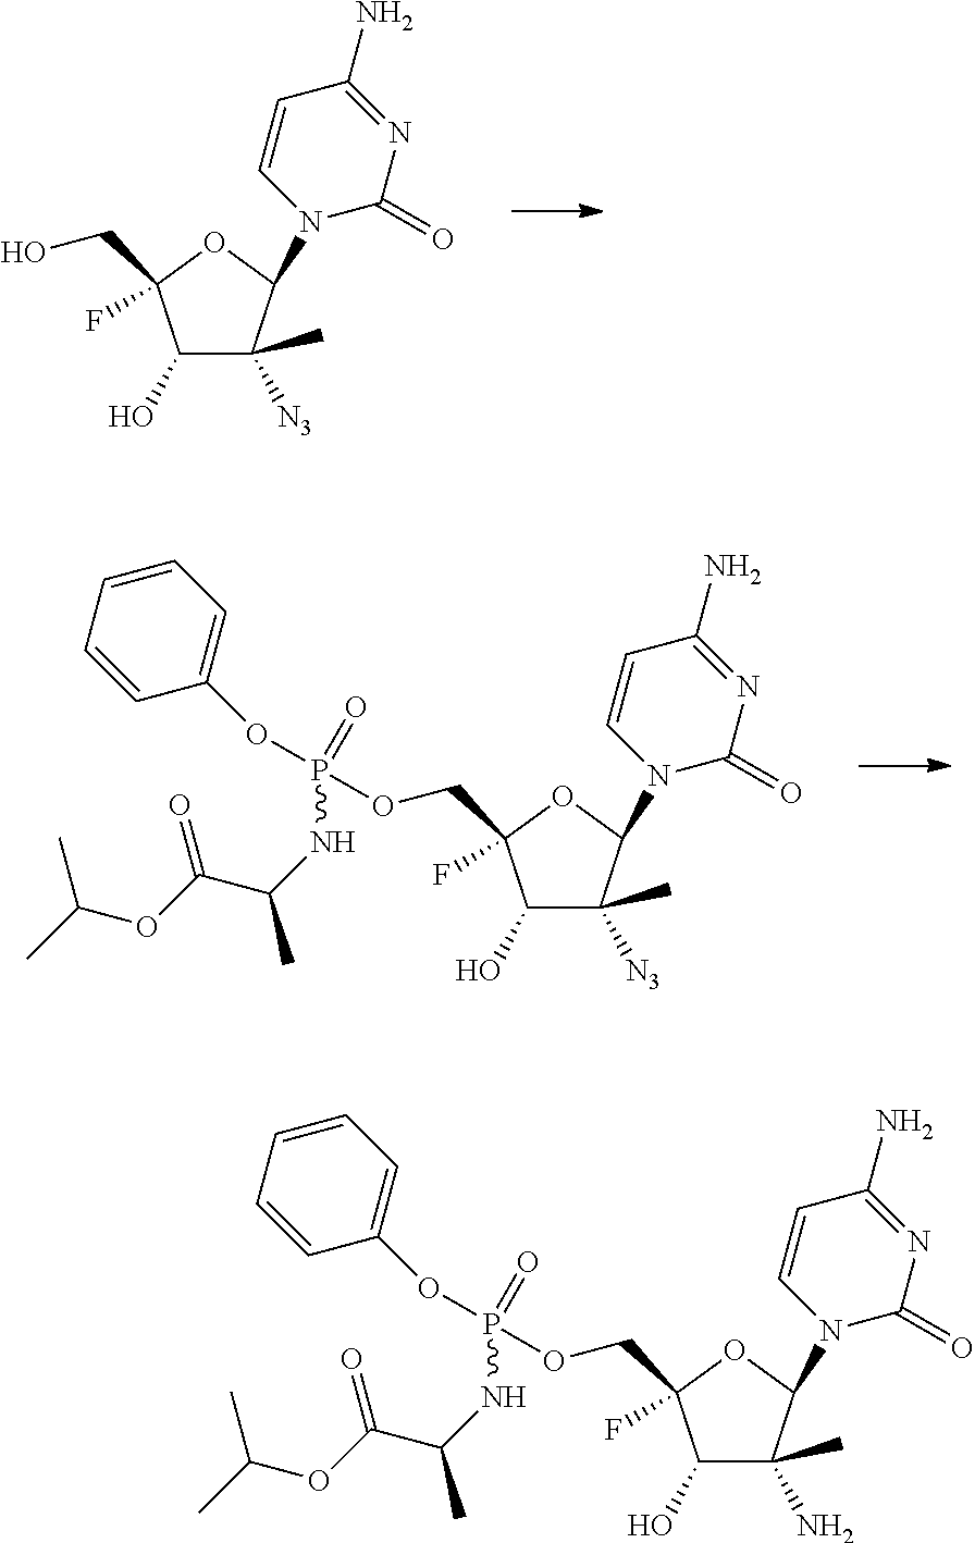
C1(O)C([N3])(C)C(N2C=CC(N)=NC2=O)OC1(CO)F.C1(O)C([N3])(C)C(N2C=CC(N)=NC2=O)OC1(COP(OC1=CC=CC=C1)(=O)NC(C(OC(C)C)=O)C)F.C1(O)C(N)(C)C(N2C=CC(N)=NC2=O)OC1(COP(OC1=CC=CC=C1)(=O)NC(C(OC(C)C)=O)C)F
